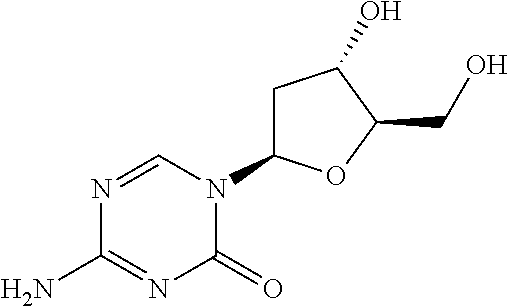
C1C(N2C=NC(N)=NC2=O)OC(CO)C1O
